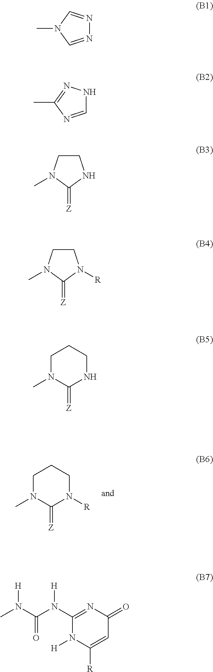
C1N(C)C(=[Z])N([R])CC1.N1=CN(C)C=N1.C1=NC(C)=NN1.C1CN(C)C(=[Z])N1.C1CN(C)C(=[Z])N1[R].C1N(C)C(=[Z])NCC1.C1(N(C(N(C)[H])=O)[H])=NC(=O)C=C([R])N1[H]
